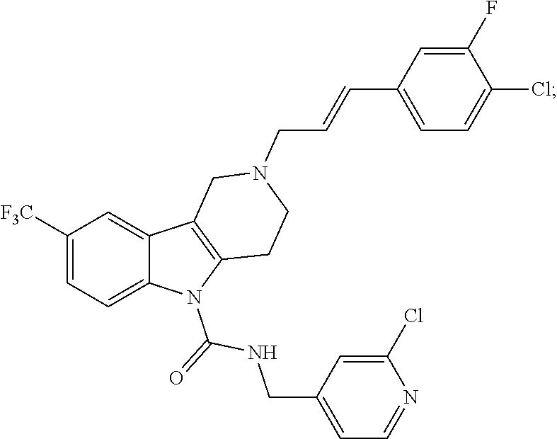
C1([F3C])=CC=C2C(=C1)C1=C(N2C(=O)NCC2=CC=NC(Cl)=C2)CCN(CC=CC2=CC=C(Cl)C(F)=C2)C1
